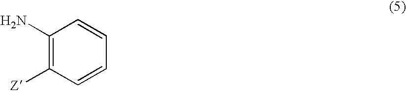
C1(N)=C([Z])C=CC=C1
